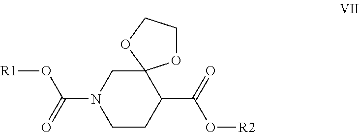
C1N(C(=O)O[R1])CCC(C(=O)O[R2])C12OCCO2
